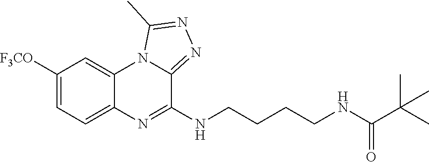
N1=C(NCCCCNC(C(C)(C)C)=O)C2=NN=C(C)N2C2=CC([F3CO])=CC=C12
